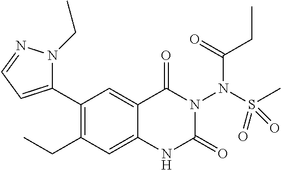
C1(C2=CC=NN2CC)=C(CC)C=C2C(=C1)C(=O)N(N(C(=O)CC)S(C)(=O)=O)C(=O)N2
